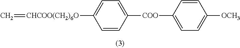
C1=CC([COO]C2=CC=C([OCH3])C=C2)=CC=C1[CHCOO(CH2)6O]=C
